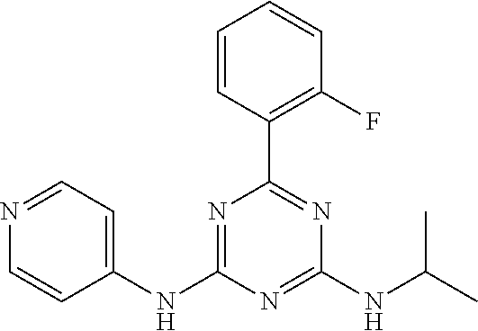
C1=CC(C2=NC(NC(C)C)=NC(NC3=CC=NC=C3)=N2)=C(F)C=C1
